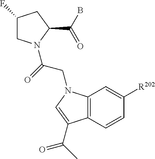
C1(F)CN(C(=O)CN2C3=C(C=CC([R202])=C3)C(C(=O)C)=C2)C(C(B)=O)C1
